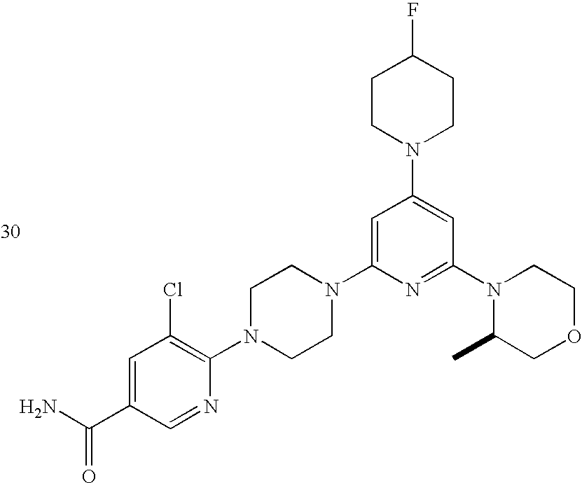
C1=C(C(N)=O)C=NC(N2CCN(C3=CC(N4CCC(F)CC4)=CC(N4C(C)COCC4)=N3)CC2)=C1Cl
